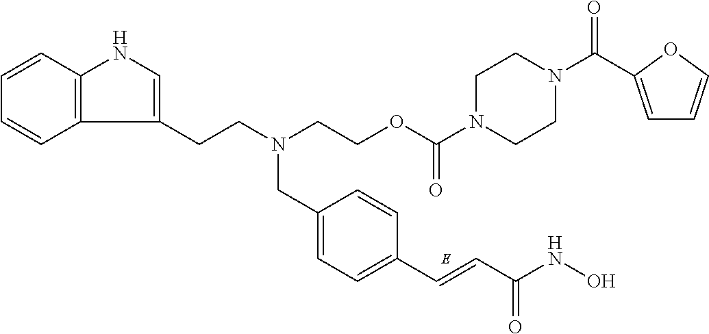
C1(CN(CCC2=CNC3=C2C=CC=C3)CCOC(=O)N2CCN(C(=O)C3=CC=CO3)CC2)=CC=C(C=CC(NO)=O)C=C1
